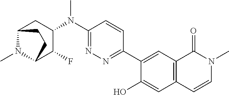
C1(N(C2=NN=C(C3=CC4=C(C=C3O)C=CN(C)C4=O)C=C2)C)CC2N(C)C(C1F)CC2
